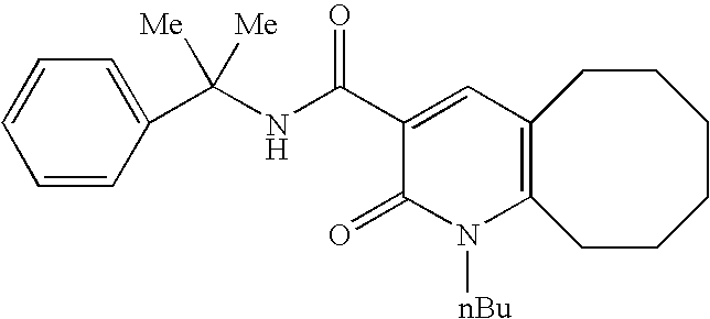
C12=C(CCCCCC1)N([nBu])C(=O)C(C(NC(C1=CC=CC=C1)([Me])[Me])=O)=C2
